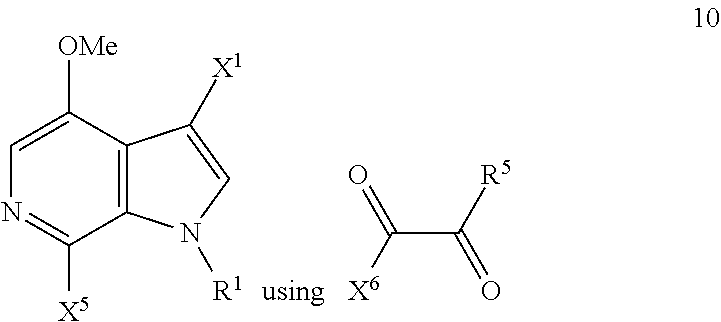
C12=C(N([R1])C=C1[X1])C([X5])=NC=C2[OMe].[using].C(=O)(C(=O)[X6])[R5]
